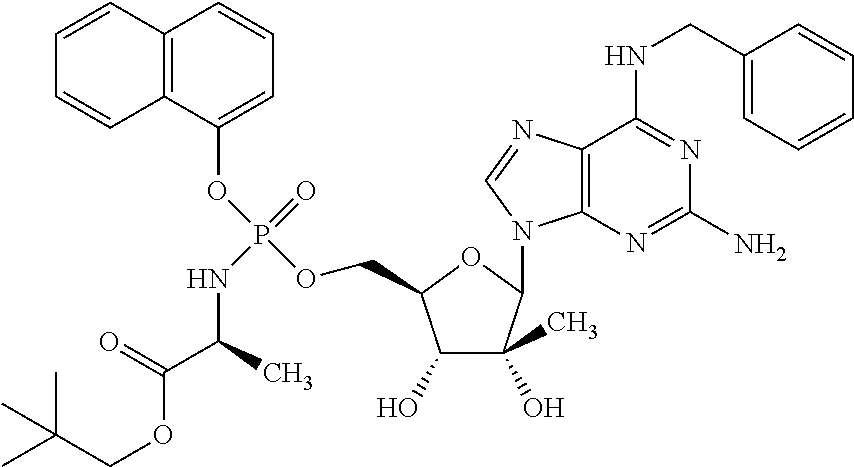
C1=CC2=C(C=C1)C(OP(=O)(NC(C(=O)OCC(C)(C)C)C)OCC1C(O)C(O)(C)C(N3C4=C(C(NCC5=CC=CC=C5)=NC(N)=N4)N=C3)O1)=CC=C2
